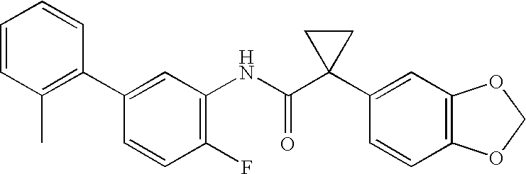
C1(C2=CC(NC(C3(C4=CC5=C(C=C4)OCO5)CC3)=O)=C(F)C=C2)=C(C)C=CC=C1
